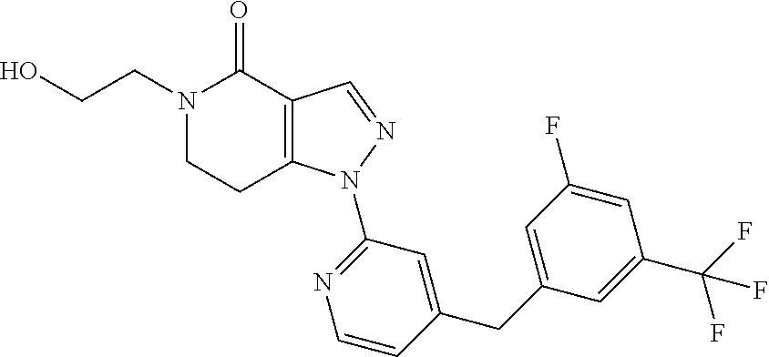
C12=C(C=NN1C1=NC=CC(CC3=CC(F)=CC(C(F)(F)F)=C3)=C1)C(=O)N(CCO)CC2
